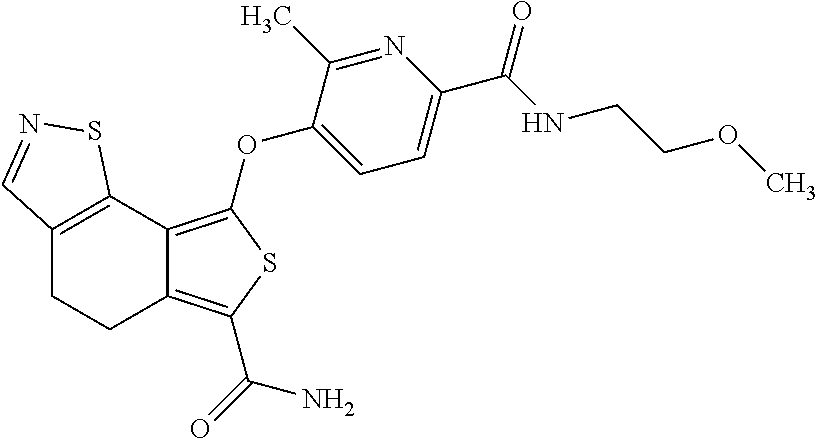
C12=C(OC3=CC=C(C(NCCOC)=O)N=C3C)SC(C(=O)N)=C1CCC1=C2SN=C1
